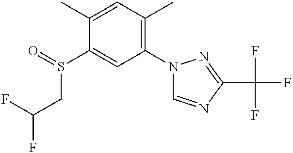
C1(C)=CC(C)=C(N2C=NC(C(F)(F)F)=N2)C=C1S(=O)CC(F)F
